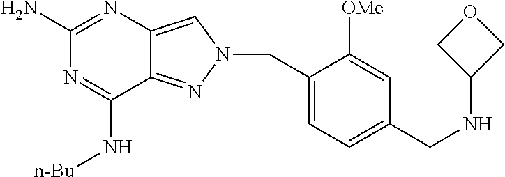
N1=C(N)N=C(N[n-Bu])C2=NN(CC3=CC=C(CNC4COC4)C=C3[OMe])C=C12
